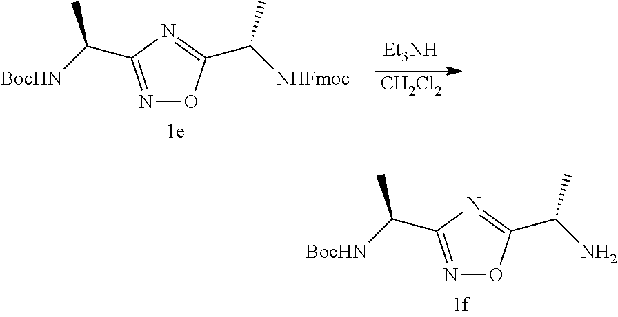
N1=C(C([BocHN])C)N=C(C([NHFmoc])C)O1.[CH2Cl2].N1=C(C([BocHN])C)N=C(C(N)C)O1
